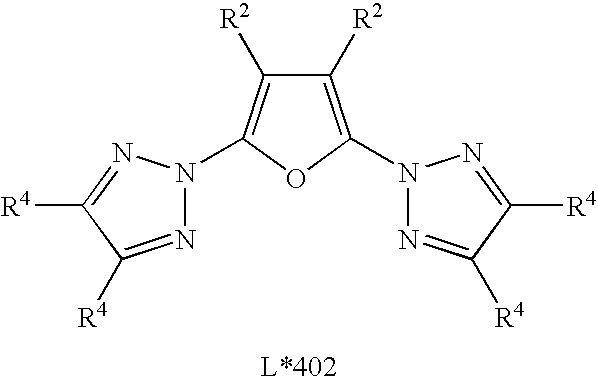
N1=C([R4])C([R4])=NN1C1=C([R2])C([R2])=C(N2N=C([R4])C([R4])=N2)O1
